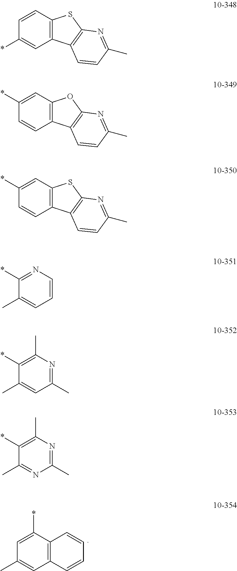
C1(C)=CC2=C(C(*)=C1)C=CC=C2.C1(*)=CC2=C(C=C1)SC1=C2C=CC(C)=N1.C1=CC2=C(C=C1*)OC1=C2C=CC(C)=N1.C1=CC2=C(C=C1*)SC1=C2C=CC(C)=N1.C1(C)=CC=CN=C1*.C1(C)=CC(C)=NC(C)=C1*.C1(C)=NC(C)=NC(C)=C1*
